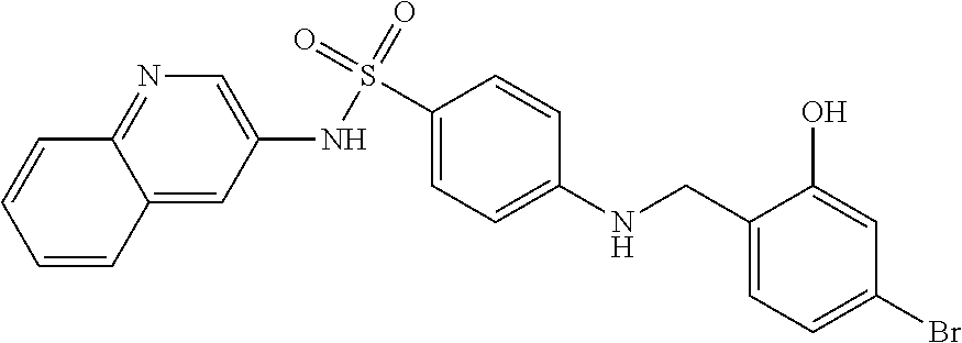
C1(NS(C2=CC=C(NCC3=CC=C(Br)C=C3O)C=C2)(=O)=O)=CN=C2C(=C1)C=CC=C2
